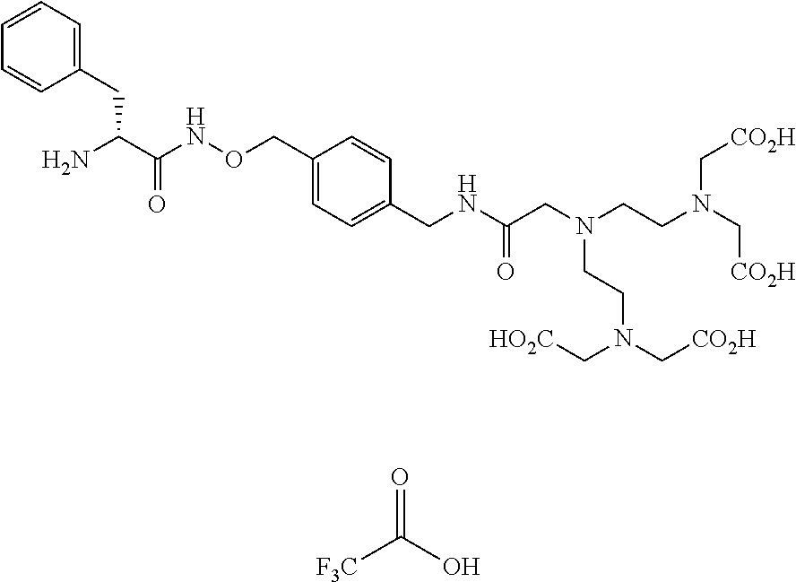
[F3C]C(O)=O.C1(CC(C(NOCC2=CC=C(CNC(CN(CCN(C[CO2H])C[CO2H])CCN(C[CO2H])C[HO2C])=O)C=C2)=O)N)=CC=CC=C1
